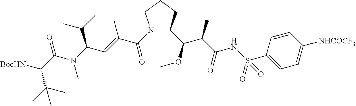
[BocHN]C(C(N(C)C(C=C(C(=O)N1C(C(OC)C(C(NS(=O)(C2=CC=C([NHCOCF3])C=C2)=O)=O)C)CCC1)C)C(C)C)=O)C(C)(C)C
